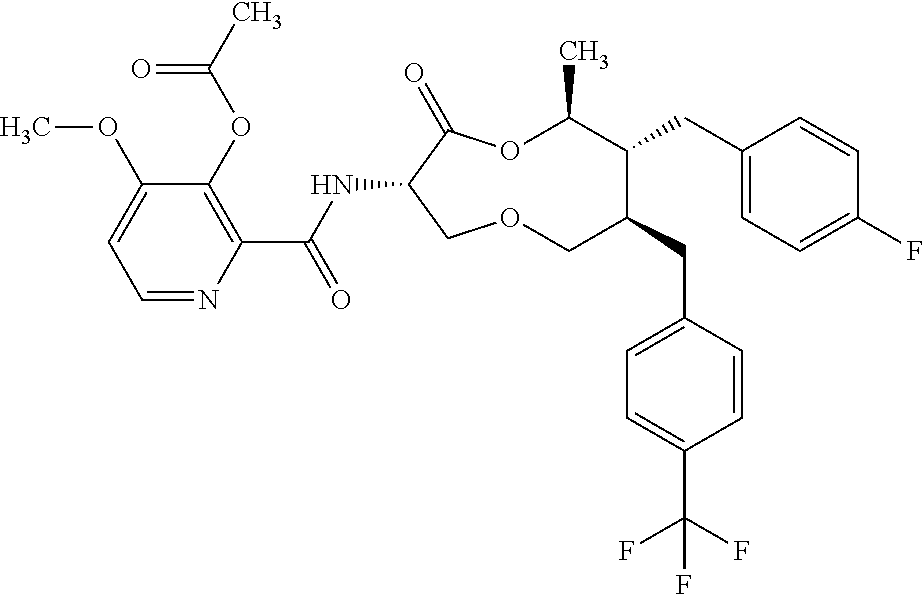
C1(OC)=CC=NC(C(NC2C(=O)OC(C)C(CC3=CC=C(F)C=C3)C(CC3=CC=C(C(F)(F)F)C=C3)COC2)=O)=C1OC(C)=O
